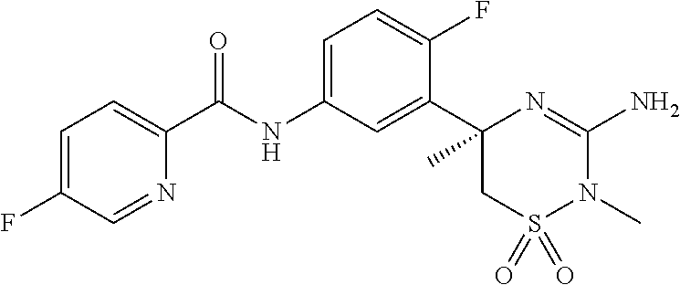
C1=C(NC(C2=CC=C(F)C=N2)=O)C=C(C2(C)CS(=O)(=O)N(C)C(N)=N2)C(F)=C1
